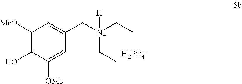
C1([MeO])=C(O)C([OMe])=CC(C[N+](CC)(CC)[H])=C1.[H2PO4-]
